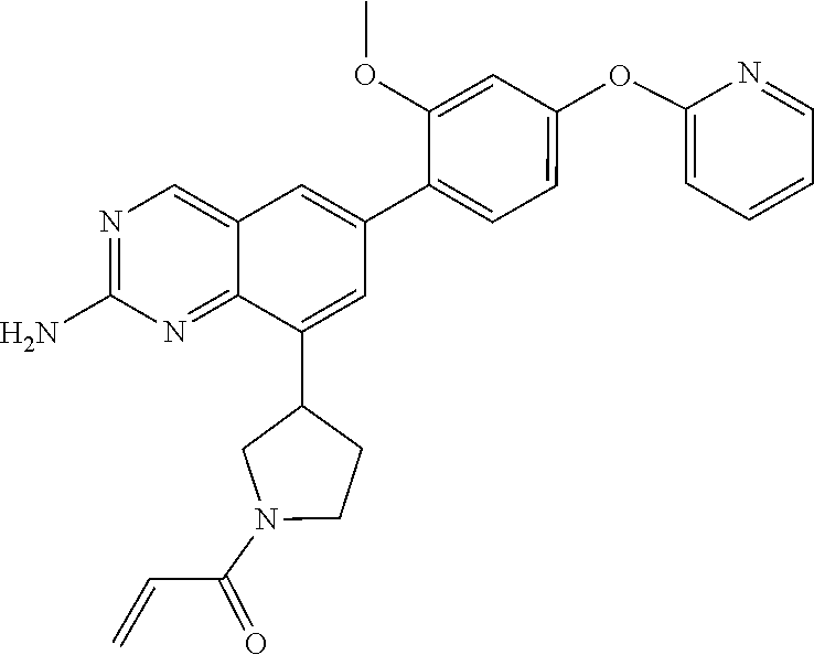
N1=C(N)N=C2C(=C1)C=C(C1=CC=C(OC3=CC=CC=N3)C=C1OC)C=C2C1CN(C(C=C)=O)CC1
